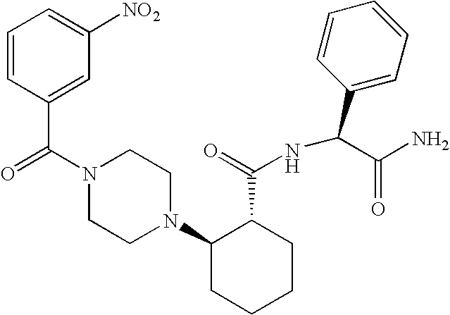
C(N1CCN(C2CCCCC2C(=O)NC(C2=CC=CC=C2)C(N)=O)CC1)(=O)C1=CC([NO2])=CC=C1
